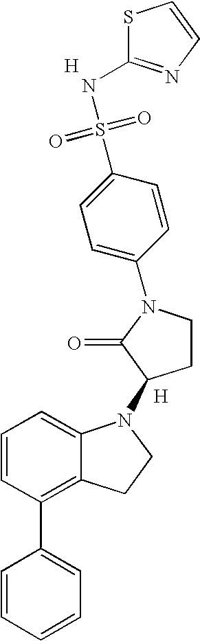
S1C(NS(=O)(=O)C2=CC=C(N3C(=O)C(N4C5=CC=CC(C6=CC=CC=C6)=C5CC4)CC3)C=C2)=NC=C1.[H].[H]
